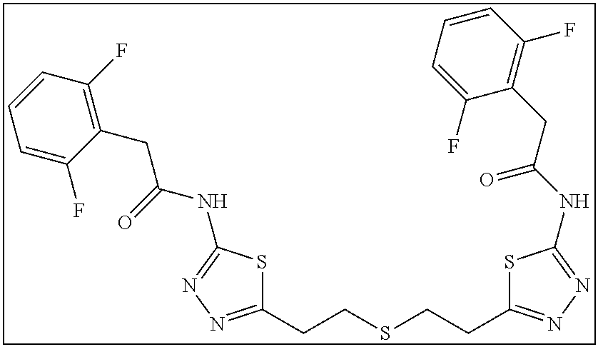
C1(CCSCCC2=NN=C(NC(CC3=C(F)C=CC=C3F)=O)S2)=NN=C(NC(CC2=C(F)C=CC=C2F)=O)S1
